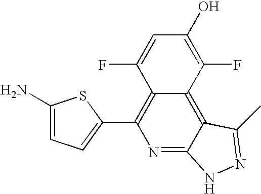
C1(C2=CC=C(N)S2)=C2C(=C3C(=N1)NN=C3C)C(F)=C(O)C=C2F
